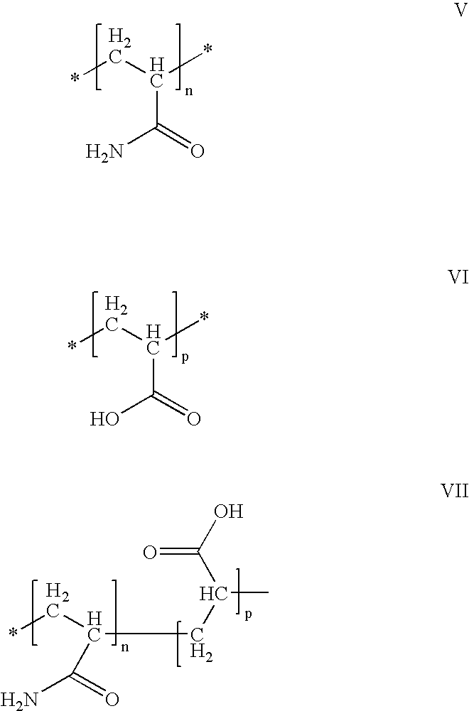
C(*)C(*)C(=O)N.C(*)C(*)C(=O)O.C(*)C(C(=O)N)CC(C(=O)O)C
